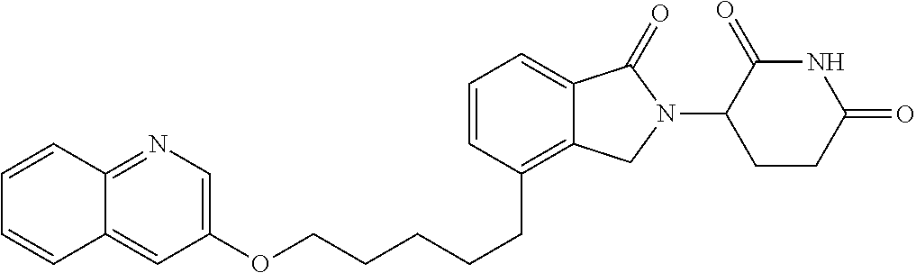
O(CCCCCC1=C2C(=CC=C1)C(=O)N(C1C(=O)NC(=O)CC1)C2)C1=CN=C2C(=C1)C=CC=C2
